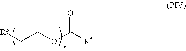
C(COC([R5])=O)[R3]
